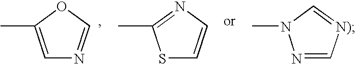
C1=C(C)OC=N1.S1C=CN=C1C.N1=C[N)]=CN1C
